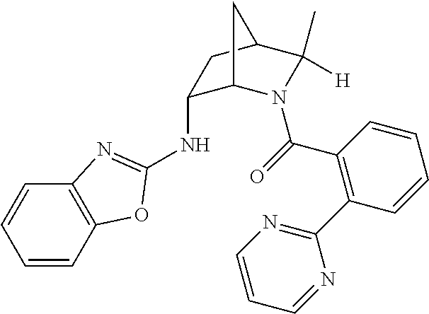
N(C1C2N(C(=O)C3=C(C4=NC=CC=N4)C=CC=C3)C([H])(C)C(C1)C2)C1=NC2=C(C=CC=C2)O1
